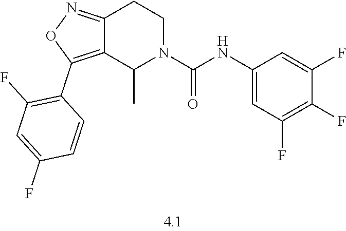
C12=NOC(C3=C(F)C=C(F)C=C3)=C1C(C)N(C(NC1=CC(F)=C(F)C(F)=C1)=O)CC2
